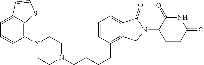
N1(CCCCC2=C3C(=CC=C2)C(=O)N(C2CCC(=O)NC2=O)C3)CCN(C2=C3C(=CC=C2)C=CS3)CC1
